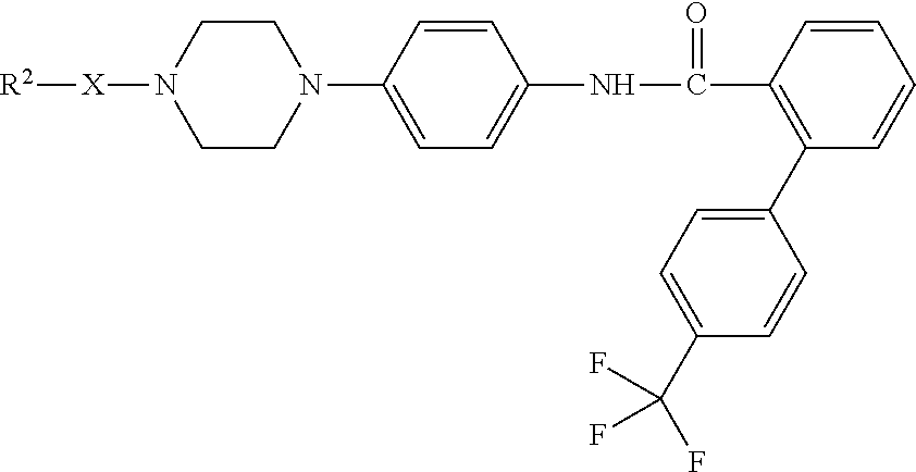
[R2][X]N1CCN(C2=CC=C(NC(C3=C(C4=CC=C(C(F)(F)F)C=C4)C=CC=C3)=O)C=C2)CC1
